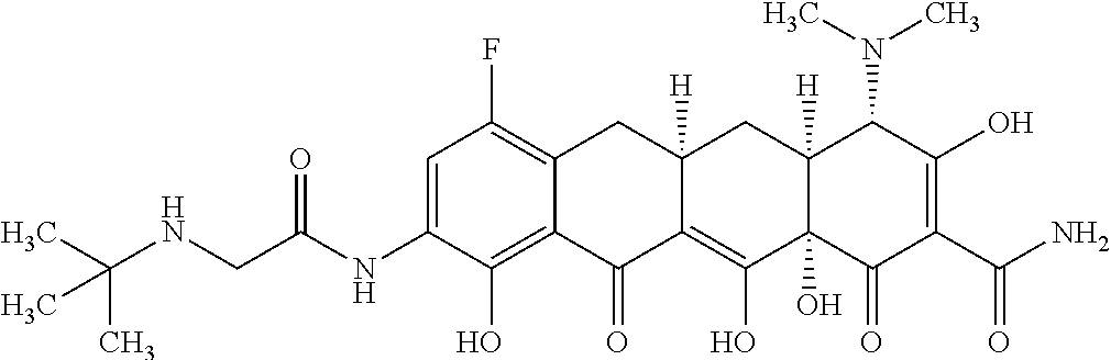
C1=C(NC(CNC(C)(C)C)=O)C(O)=C2C(=C1F)CC1([H])C(=C(O)C3(O)C([H])(C1)C(N(C)C)C(O)=C(C(N)=O)C3=O)C2=O
